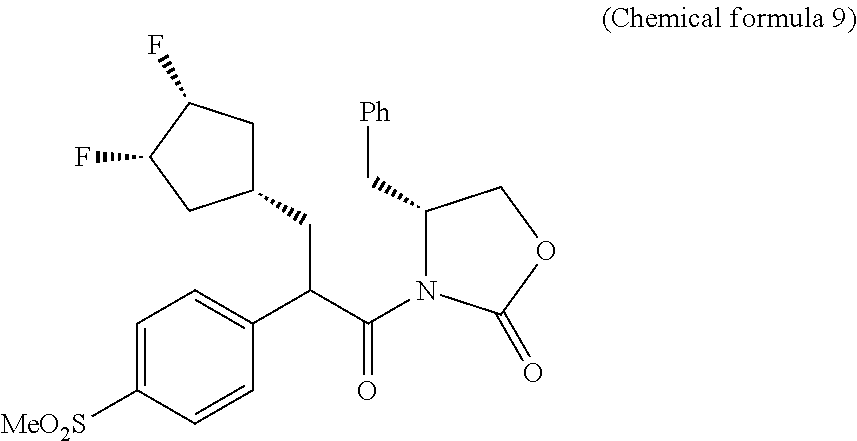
C1(CC(C(N2C(C[Ph])COC2=O)=O)C2=CC=C([MeO2S])C=C2)CC(F)C(F)C1
